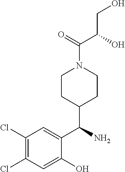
C1(Cl)=C(Cl)C=C(O)C(C(N)C2CCN(C(=O)C(O)CO)CC2)=C1
